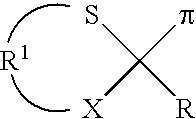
SC([R])(p)[X]
